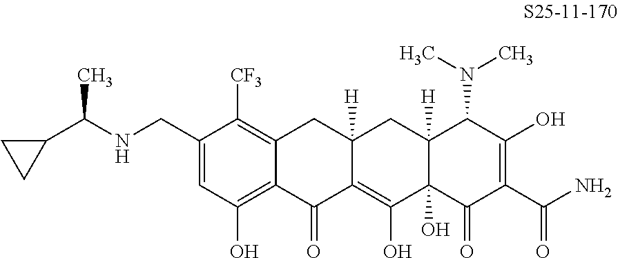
C1(CNC(C2CC2)C)=CC(O)=C2C(=C1[CF3])CC1([H])C(=C(O)C3(O)C([H])(C1)C(N(C)C)C(O)=C(C(N)=O)C3=O)C2=O
